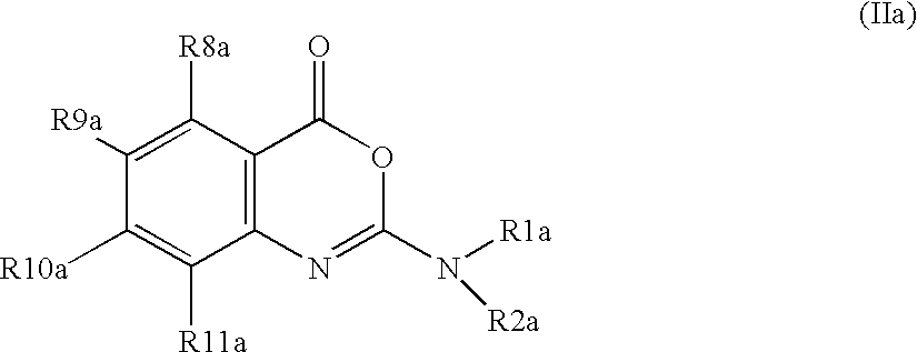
C1([R9a])=C([R8a])C2=C(C([R11a])=C1[R10a])N=C(N([R2a])[R1a])OC2=O
